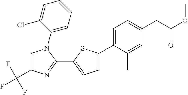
C(F)(F)(F)C1=CN(C2=CC=CC=C2Cl)C(C2=CC=C(C3=CC=C(CC(OC)=O)C=C3C)S2)=N1
